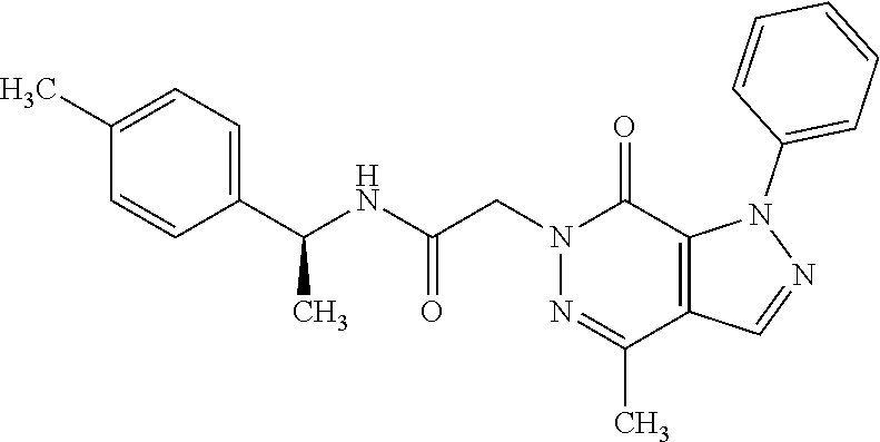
C1(C(NC(CN2N=C(C)C3=C(C2=O)N(C2=CC=CC=C2)N=C3)=O)C)=CC=C(C)C=C1
